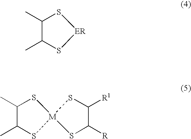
C1(C)C(C)S[ER]S1.C1(C)C(C)S[M]2(S1)SC([R1])C([R])S2
